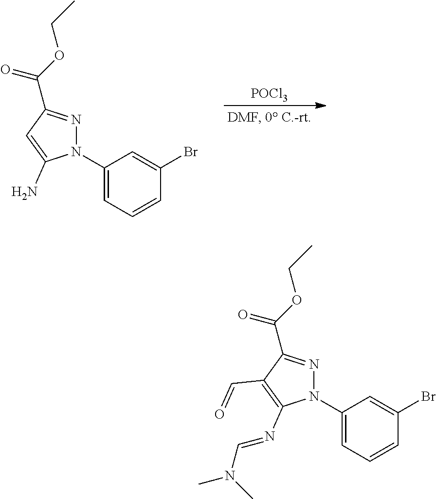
N1(C2=CC=CC(Br)=C2)N=C(C(=O)OCC)C=C1N.[POCl3].N1(C2=CC=CC(Br)=C2)N=C(C(=O)OCC)C(C=O)=C1N=CN(C)C
